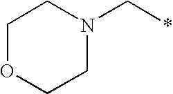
C1OCCN(C*)C1
